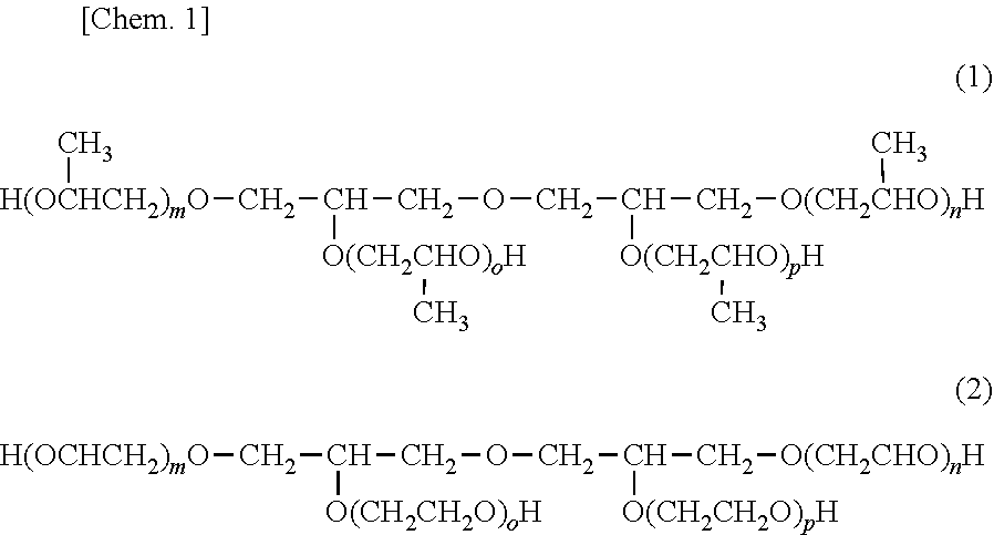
[H(OCHCH2)mO](CC(COCC([O(CH2CHO)pH]C)C[O(CH2CHO)nH]C)[O(CH2CHO)oH]C)C.[H(OCHCH2)mO]CC(COCC([O(CH2CH2O)pH])C[O(CH2CHO)nH])[O(CH2CH2O)oH]
